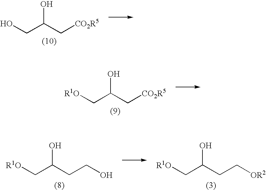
OCC(C[CO2R5])O.[R1O]CC(C[CO2R5])O.[R1O]CC(CCO)O.[R1O]CC(CC[OR2])O
